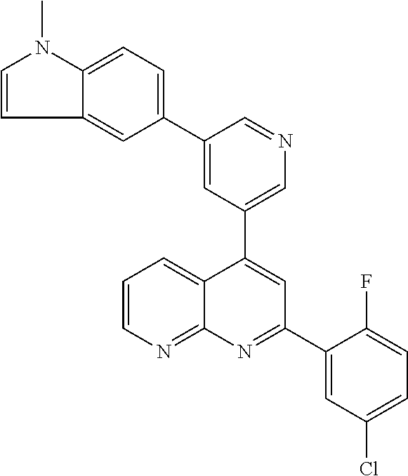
C1=C(C2=CC=C3C(=C2)C=CN3C)C=NC=C1C1=CC(C2=CC(Cl)=CC=C2F)=NC2=NC=CC=C12
